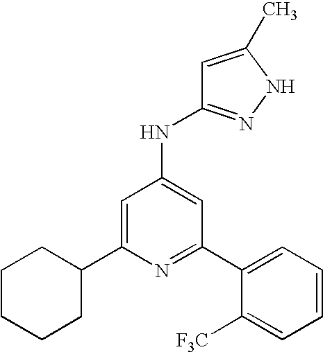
N1=C(C2=CC=CC=C2[F3C])C=C(NC2=NNC(C)=C2)C=C1C1CCCCC1
